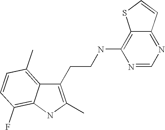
C1(CCNC2=C3C(=NC=N2)C=CS3)=C(C)NC2=C(F)C=CC(C)=C12
